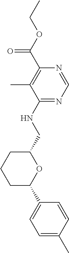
C1(NCC2OC(C3=CC=C(C)C=C3)CCC2)=NC=NC(C(OCC)=O)=C1C
